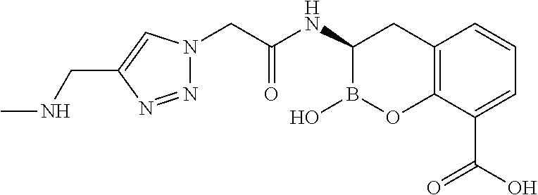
C1(NC(CN2N=NC(CNC)=C2)=O)B(O)OC2=C(C1)C=CC=C2C(O)=O
